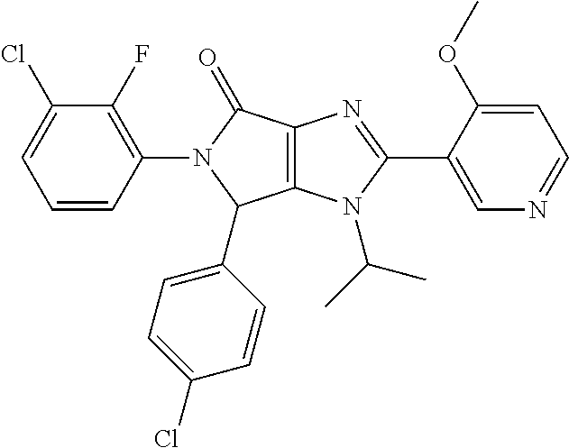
C12=C(N(C(C)C)C(C3=CN=CC=C3OC)=N1)C(C1=CC=C(Cl)C=C1)N(C1=C(F)C(Cl)=CC=C1)C2=O
